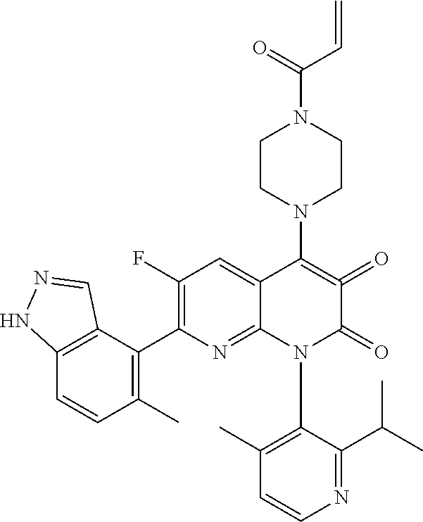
C12=C(C(C3=C(F)C=C4C(=N3)N(C3=C(C)C=CN=C3C(C)C)C(=O)C(=O)=C4N3CCN(C(=O)C=C)CC3)=C(C)C=C1)C=NN2
